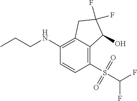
C1(S(=O)(=O)C(F)F)=C2C(=C(NCCC)C=C1)CC(F)(F)C2O
